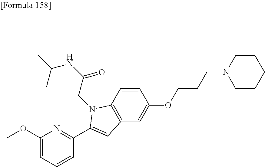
C1CCCCN1CCCOC1=CC2=C(C=C1)N(CC(NC(C)C)=O)C(C1=NC(OC)=CC=C1)=C2
